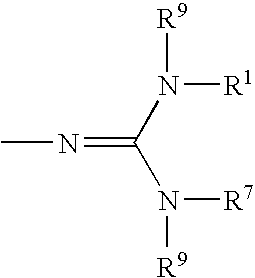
CN=C(N([R7])[R9])N([R1])[R9]
